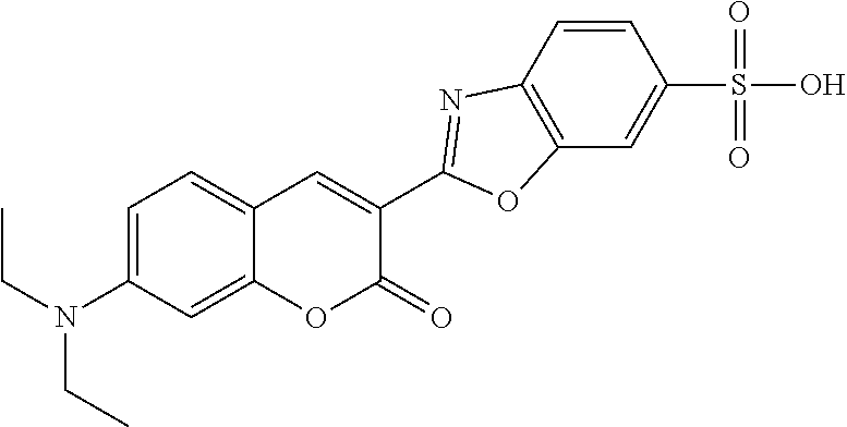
C1=C(N(CC)CC)C=C2C(=C1)C=C(C1=NC3=C(C=C(S(O)(=O)=O)C=C3)O1)C(=O)O2
